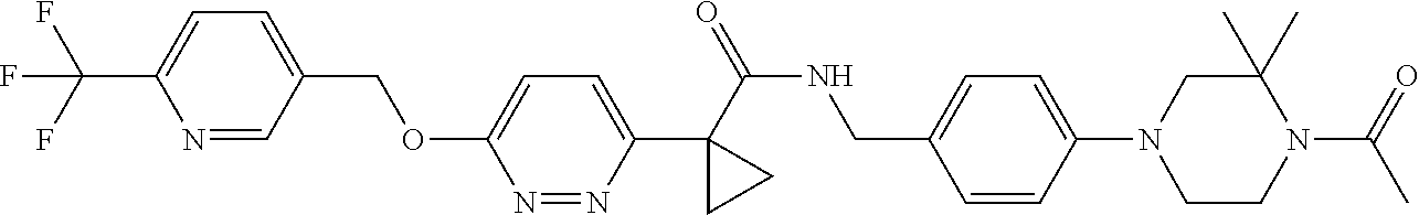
C(C1=CC=C(C(F)(F)F)N=C1)OC1=CC=C(C2(C(NCC3=CC=C(N4CCN(C(C)=O)C(C)(C)C4)C=C3)=O)CC2)N=N1
